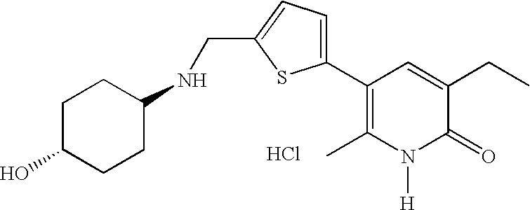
Cl.C1(C2=CC=C(CNC3CCC(O)CC3)S2)=C(C)N([H])C(=O)C(CC)=C1
